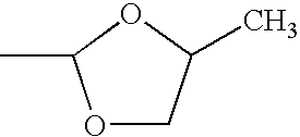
O1C(C)OCC1C
